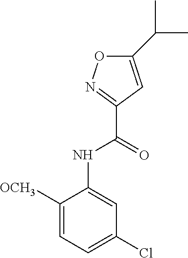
C1=C([OCH3])C(NC(C2=NOC(C(C)C)=C2)=O)=CC(Cl)=C1
